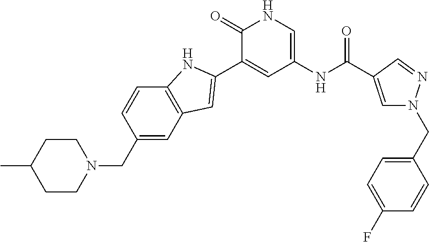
C1CC(C)CCN1CC1=CC2=C(C=C1)NC(C1=CC(NC(C3=CN(CC4=CC=C(F)C=C4)N=C3)=O)=CNC1=O)=C2
